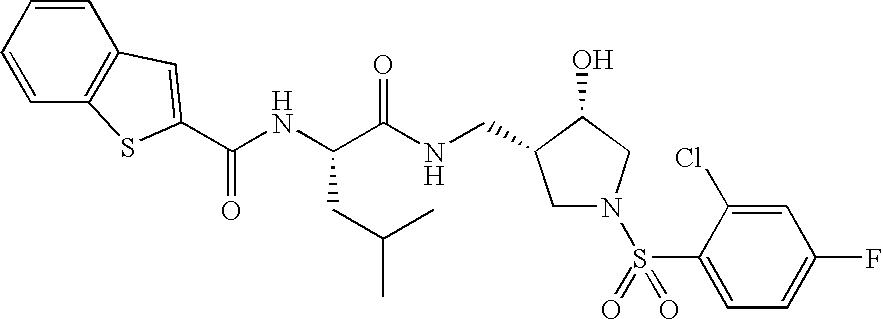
C1N(S(=O)(C2=CC=C(F)C=C2Cl)=O)CC(O)C1CNC(C(NC(=O)C1=CC2=C(C=CC=C2)S1)CC(C)C)=O
